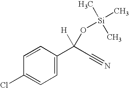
C1=CC(Cl)=CC=C1C(C#N)([H])O[Si](C)(C)C
